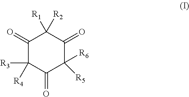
C1(=O)C([R3])([R4])C(=O)C([R6])([R5])C(=O)C1([R1])[R2]
